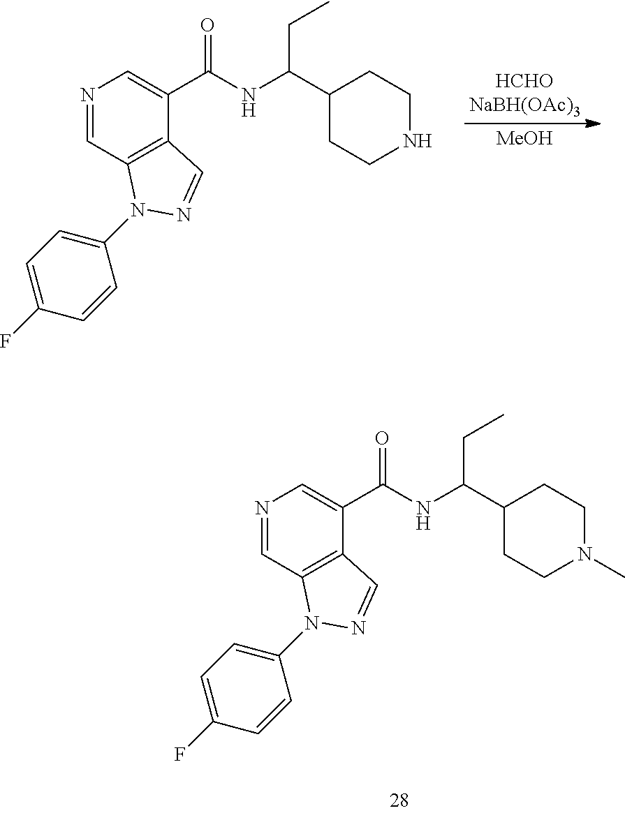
[MeOH].[HCHONaBH(OAc)3].N1=CC2=C(C(C(NC(C3CCNCC3)CC)=O)=C1)C=NN2C1=CC=C(F)C=C1.N1=CC2=C(C(C(NC(C3CCN(C)CC3)CC)=O)=C1)C=NN2C1=CC=C(F)C=C1
